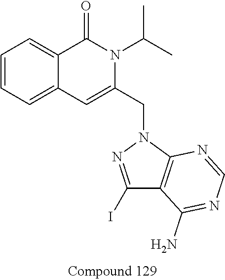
C1=CC=C2C(=C1)C(=O)N(C(C)C)C(CN1N=C(I)C3=C1N=CN=C3N)=C2
